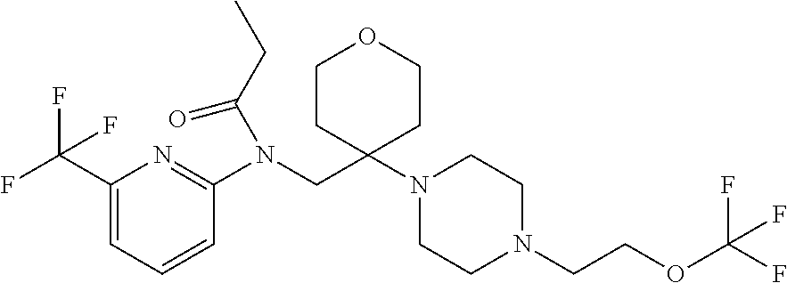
C1(C(F)(F)F)=CC=CC(N(CC2(N3CCN(CCOC(F)(F)F)CC3)CCOCC2)C(CC)=O)=N1
